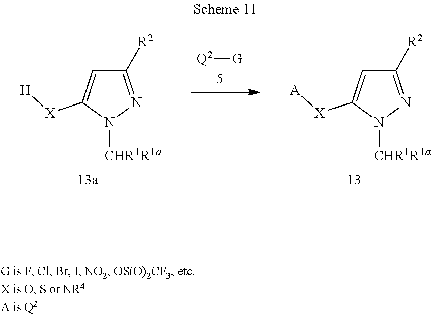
C1([R2])=NN([CHR1R1a])C([X][H])=C1.C1([R2])=NN([CHR1R1a])C([X][A])=C1.[Q2][G]
